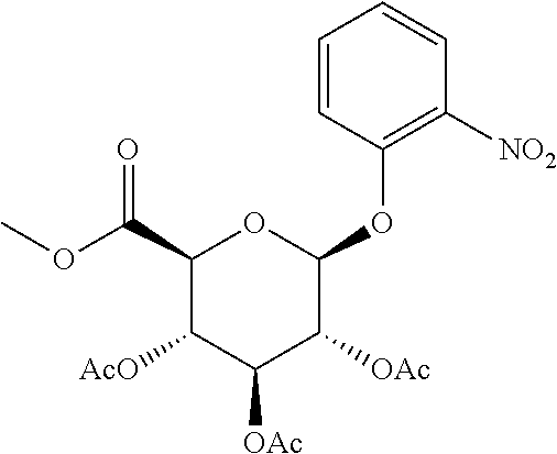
C1=CC(OC2OC(C(OC)=O)C([AcO])C([OAc])C2[OAc])=C([NO2])C=C1
